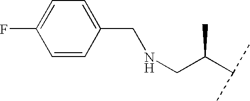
C1=CC(CNCC(C(C)C)C)=CC=C1F
